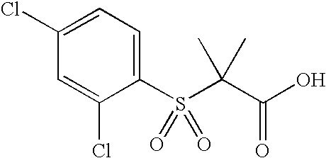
C1(Cl)=CC=C(S(=O)(=O)C(C(O)=O)(C)C)C(Cl)=C1
